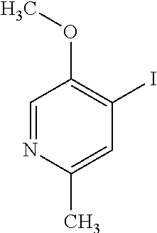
C1=NC(C)=CC(I)=C1OC
